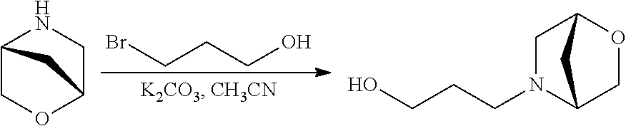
BrCCCO.C12COC(CN1)C2.C1N(CCCO)C2COC1C2
